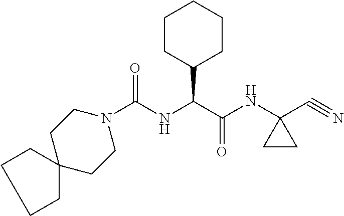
N1(C(NC(C(NC2(C#N)CC2)=O)C2CCCCC2)=O)CCC2(CC1)CCCC2
